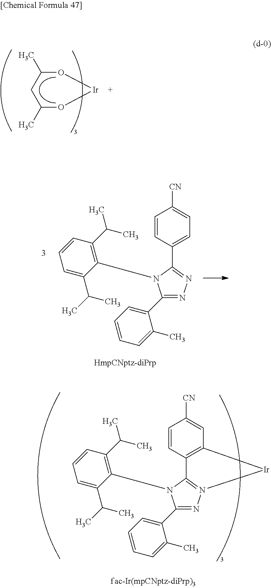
C1(C)O[Ir]OC(C)C1.C1(C2=CC=CC=C2C)=NN=C(C2=CC=C([CN])C=C2)N1C1=C(C(C)C)C=CC=C1C(C)C.C1(C2=CC=CC=C2C)=NN2=C(N1C1=C(C(C)C)C=CC=C1C(C)C)C1=C(C=C([CN])C=C1)[Ir]2
